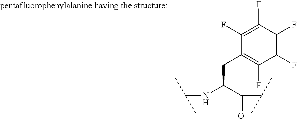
N(C(C(C(C)C)=O)CC1=C(F)C(F)=C(F)C(F)=C1F)C(C)C
